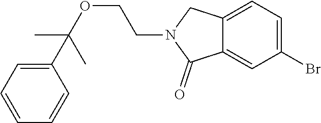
C12=CC(Br)=CC=C1CN(CCOC(C1=CC=CC=C1)(C)C)C2=O
